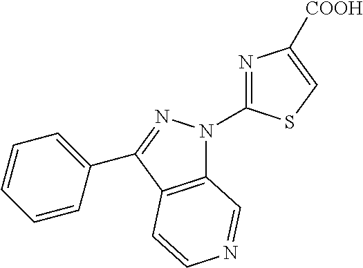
C12=C(C(C3=CC=CC=C3)=NN1C1=NC([COOH])=CS1)C=CN=C2
